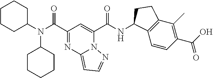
N(C(C1=NC2=CC=NN2C(C(NC2C3=C(C(C)=C(C(O)=O)C=C3)CC2)=O)=C1)=O)(C1CCCCC1)C1CCCCC1
